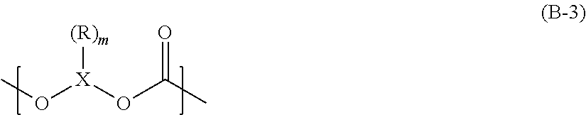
CO[X](OC(C)=O)[(R)m]
